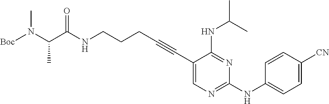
[Boc]N(C(C(NCCCC#CC1=CN=C(NC2=CC=C([CN])C=C2)N=C1NC(C)C)=O)C)C
